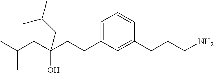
C(C(CCC1=CC=CC(CCCN)=C1)(O)CC(C)C)C(C)C
